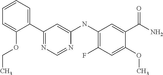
C1(C2=CC=CC=C2OCC)=NC=NC(NC2=C(F)C=C(OC)C(C(=O)N)=C2)=C1
